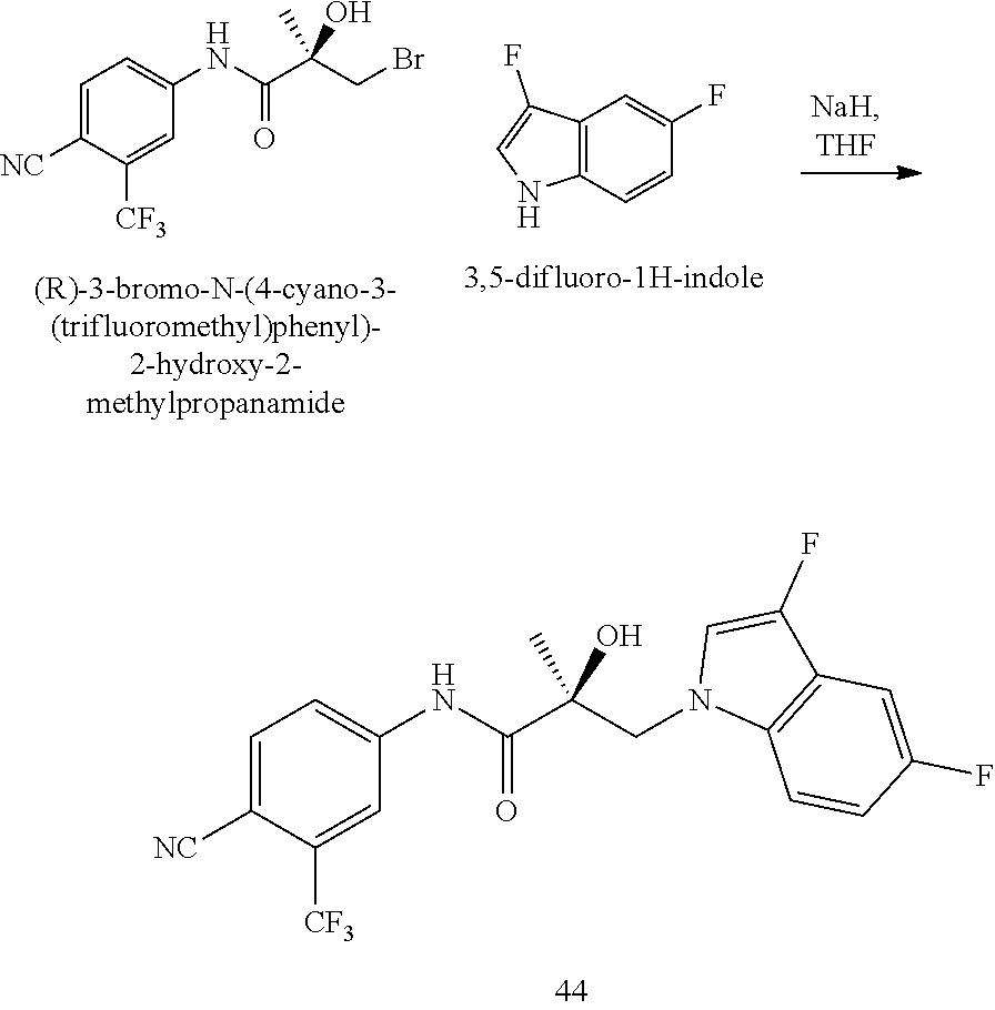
C1=C([NC])C([CF3])=CC(NC(C(C)(CBr)O)=O)=C1.C12=C(C=CC(F)=C1)NC=C2F.C1=C([NC])C([CF3])=CC(NC(C(CN2C3=C(C(F)=C2)C=C(F)C=C3)(C)O)=O)=C1
